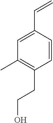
C1=C(C=C)C=CC(CCO)=C1C
